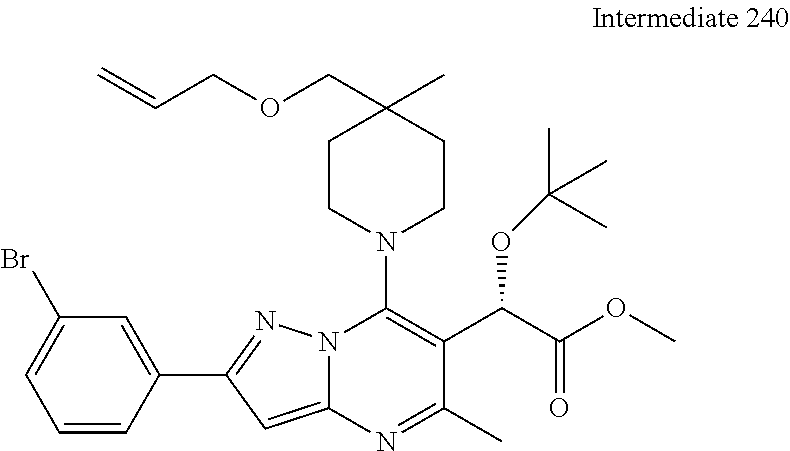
C12=CC(C3=CC(Br)=CC=C3)=NN1C(N1CCC(COCC=C)(C)CC1)=C(C(C(=O)OC)OC(C)(C)C)C(C)=N2
